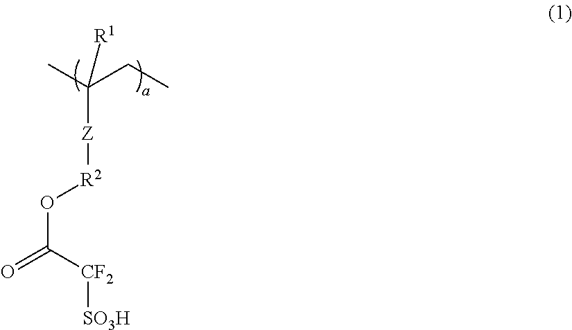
C([Z][R2]OC(=O)[CF2][SO3H])(C)(CC)[R1]
